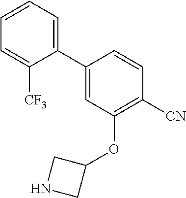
C1(C2=CC=CC=C2[CF3])=CC(OC2CNC2)=C([CN])C=C1
